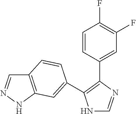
N1C=NC(C2=CC(F)=C(F)C=C2)=C1C1=CC2=C(C=NN2)C=C1
